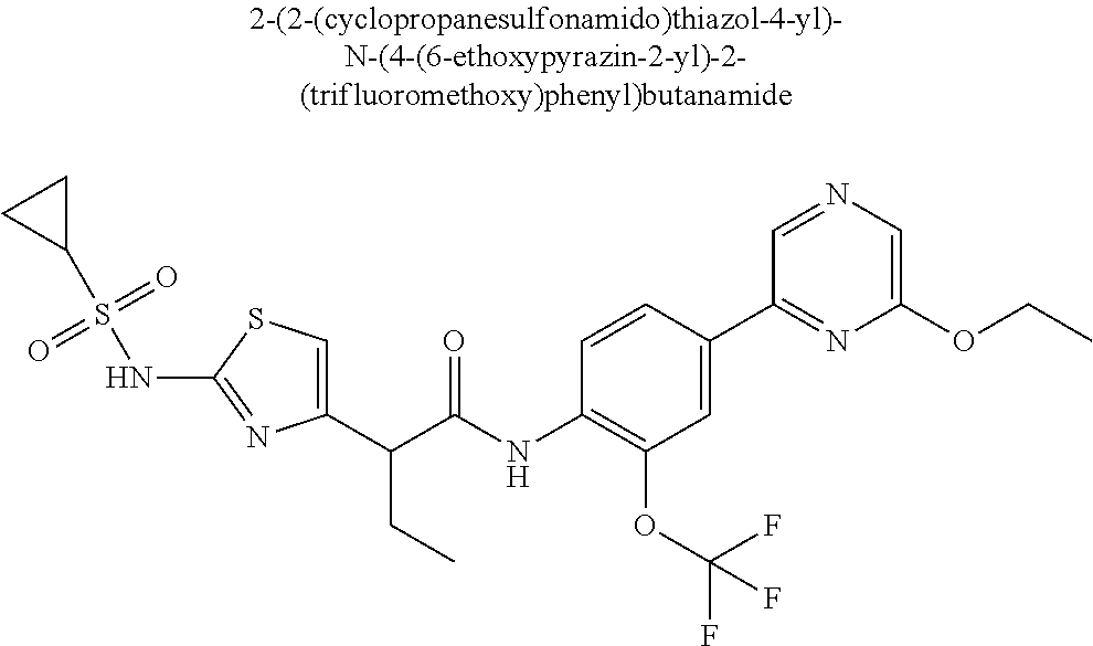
C1(C(C(NC2=C(OC(F)(F)F)C=C(C3=NC(OCC)=CN=C3)C=C2)=O)CC)=CSC(NS(C2CC2)(=O)=O)=N1
